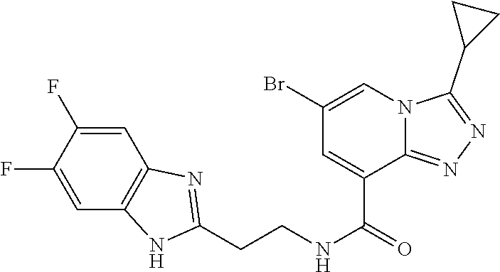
C1=C(F)C(F)=CC2=C1N=C(CCNC(=O)C1=CC(Br)=CN3C1=NN=C3C1CC1)N2
